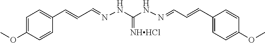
C(C=NNC(NN=CC=CC1=CC=C(OC)C=C1)=[NHHCl])=CC1=CC=C(OC)C=C1
